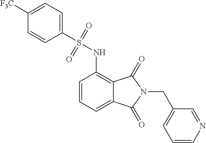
C1=CN=CC(CN2C(=O)C3=C(NS(=O)(=O)C4=CC=C([F3C])C=C4)C=CC=C3C2=O)=C1
